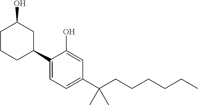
C1CCC(C2=CC=C(C(CCCCCC)(C)C)C=C2O)CC1O
